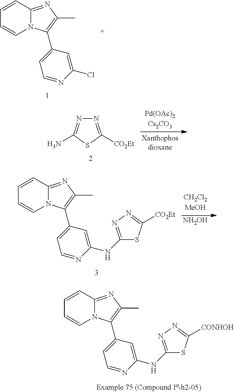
C1=CC2=NC(C)=C(C3=CC=NC(Cl)=C3)N2C=C1.N1=C([CO2Et])SC(N)=N1.[NH2OH].C1=CC2=NC(C)=C(C3=CC=NC(NC4=NN=C([CO2Et])S4)=C3)N2C=C1.C1=CC2=NC(C)=C(C3=CC=NC(NC4=NN=C([CONHOH])S4)=C3)N2C=C1
